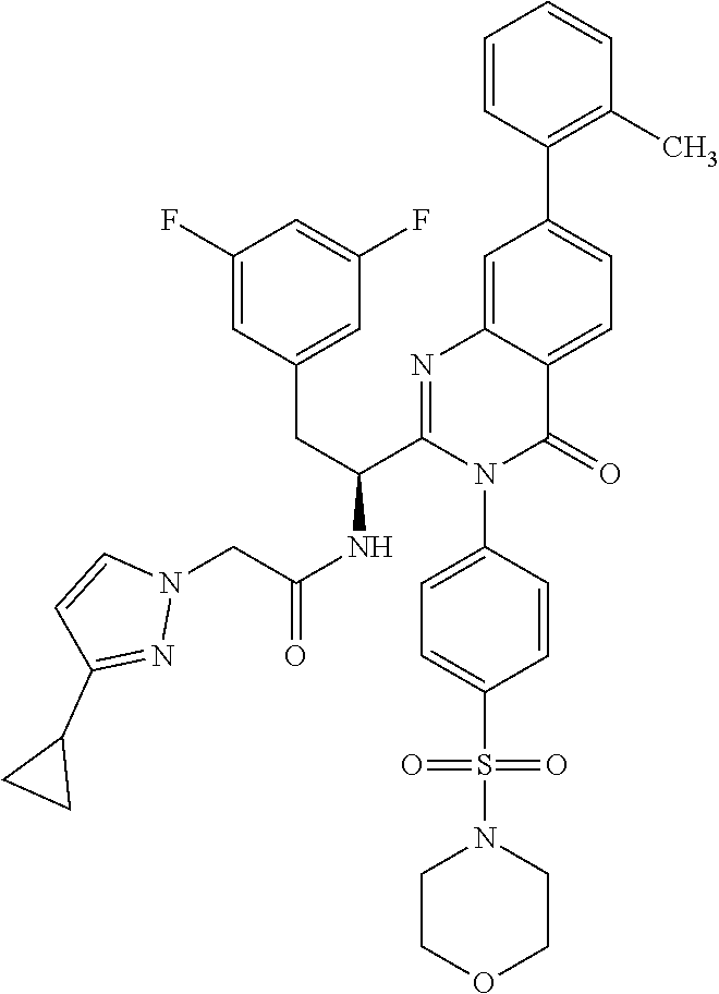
C1=C2C(=CC(C3=C(C)C=CC=C3)=C1)N=C(C(CC1=CC(F)=CC(F)=C1)NC(CN1C=CC(C3CC3)=N1)=O)N(C1=CC=C(S(N3CCOCC3)(=O)=O)C=C1)C2=O
